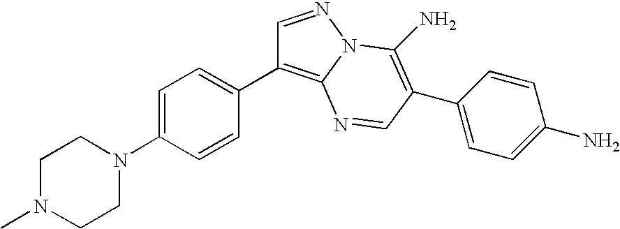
CN1CCN(C2=CC=C(C3=C4N(N=C3)C(N)=C(C3=CC=C(N)C=C3)C=N4)C=C2)CC1
